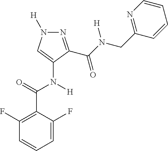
N1=C(C(N([H])CC2=NC=CC=C2)=O)C(N([H])C(C2=C(F)C=CC=C2F)=O)=CN1[H]
